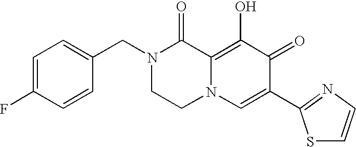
C1=C(F)C=CC(CN2CCN3C(=C(O)C(=O)C(C4=NC=CS4)=C3)C2=O)=C1
